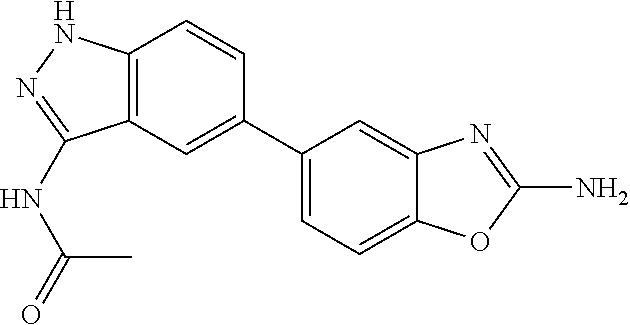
C12=C(NN=C1NC(C)=O)C=CC(C1=CC=C3C(=C1)N=C(N)O3)=C2
